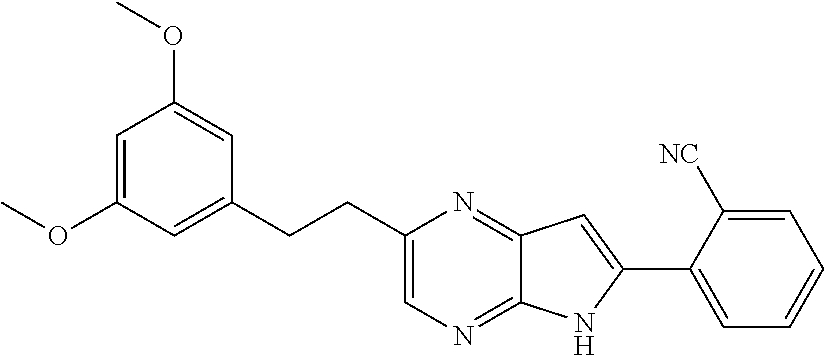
C1=C(OC)C=C(CCC2=CN=C3C(=N2)C=C(C2=CC=CC=C2[NC])N3)C=C1OC
